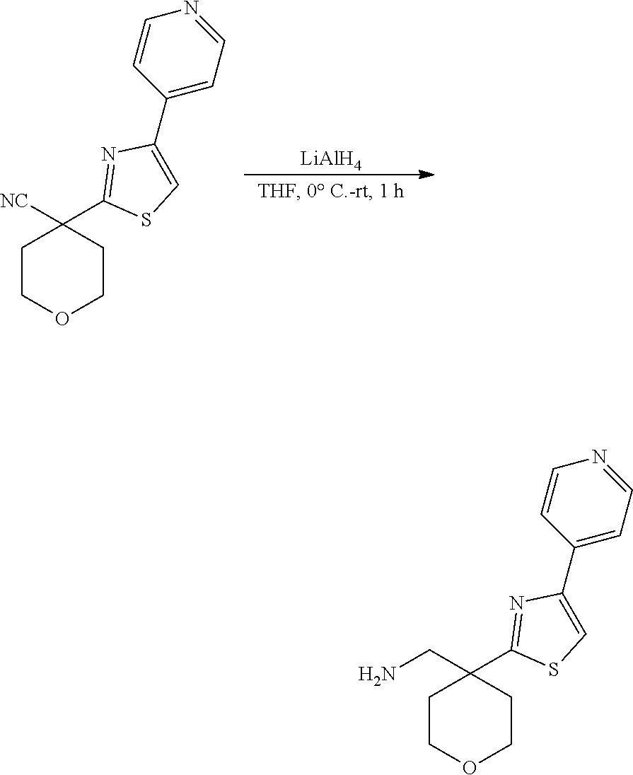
[LiAlH4].C1COCCC1([NC])C1=NC(C2=CC=NC=C2)=CS1.C1COCCC1(CN)C1=NC(C2=CC=NC=C2)=CS1
